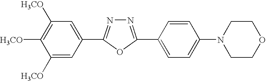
C1(C2=NN=C(C3=CC=C(N4CCOCC4)C=C3)O2)=CC([H3CO])=C([H3CO])C([H3CO])=C1
